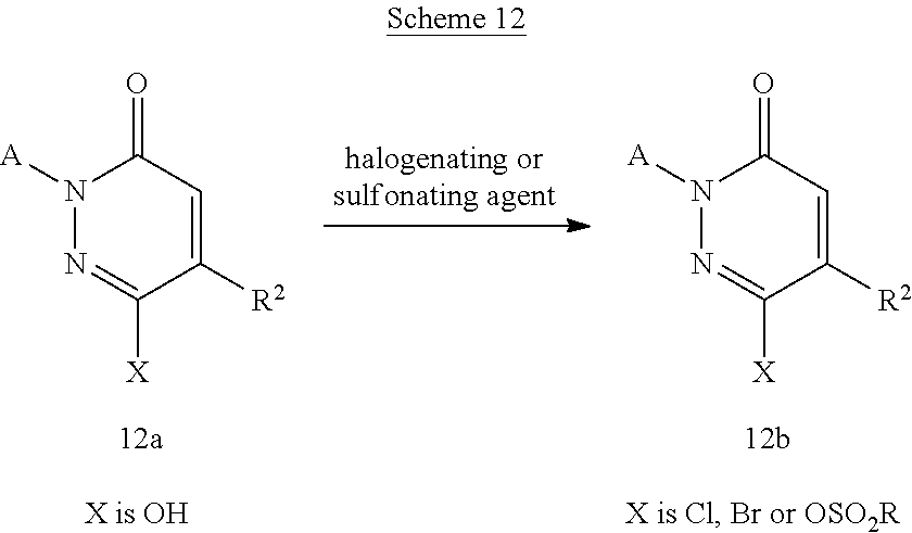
N1([A])N=C([X])C([R2])=CC1=O.N1([A])N=C([X])C([R2])=CC1=O
